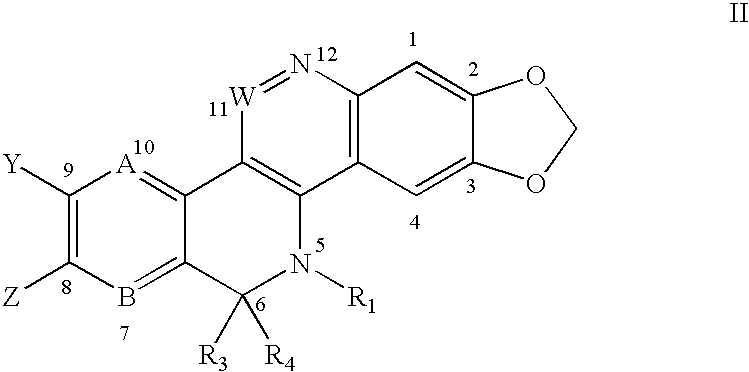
C1([Y])=C([Z])B=C2C(=[A]1)C1=C(N([R1])C2([R4])[R3])C2=C(N=[W]1)C=C1C(=C2)OCO1
